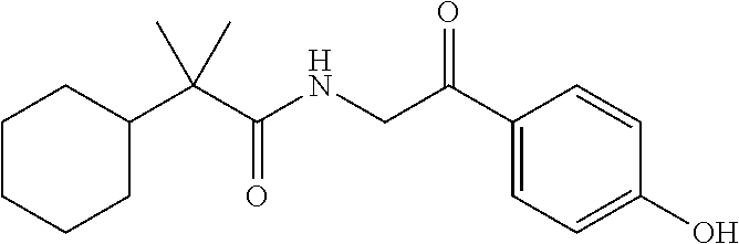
C1CC(C(C(NCC(C2=CC=C(O)C=C2)=O)=O)(C)C)CCC1
